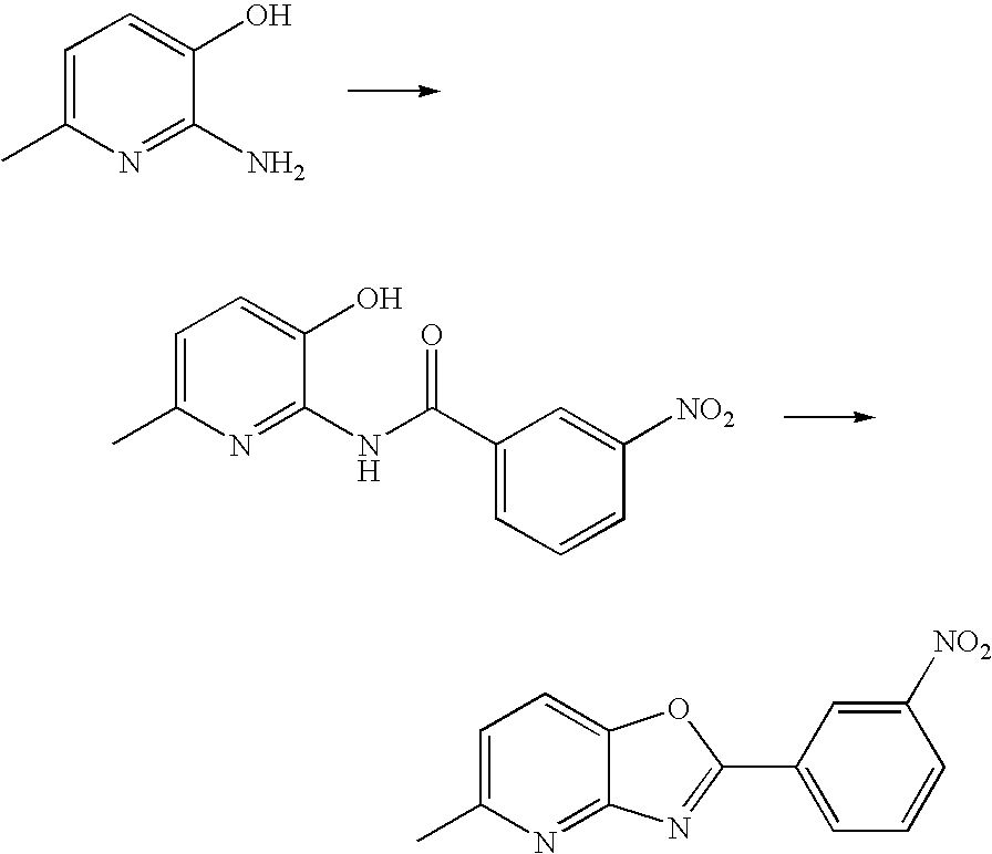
C1=C(C)N=C(N)C(O)=C1.C1=C(C)N=C(NC(=O)C2=CC=CC([NO2])=C2)C(O)=C1.C1=C(C)N=C2C(=C1)OC(C1=CC=CC([NO2])=C1)=N2
